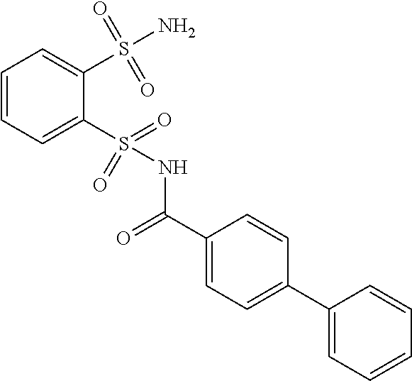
C1=CC=C(S(NC(C2=CC=C(C3=CC=CC=C3)C=C2)=O)(=O)=O)C(S(N)(=O)=O)=C1
